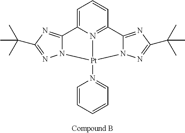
C1=C2N3=C(C=C1)C1=NC(C(C)(C)C)=NN1[Pt]3(N1=CC=CC=C1)N1C2=NC(C(C)(C)C)=N1
